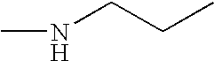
CNCCC
